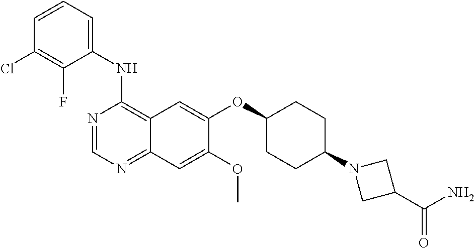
C1(NC2=C3C(=NC=N2)C=C(OC)C(OC2CCC(N4CC(C(N)=O)C4)CC2)=C3)=CC=CC(Cl)=C1F
